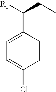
C1=C(Cl)C=CC(C([R1])CC)=C1
